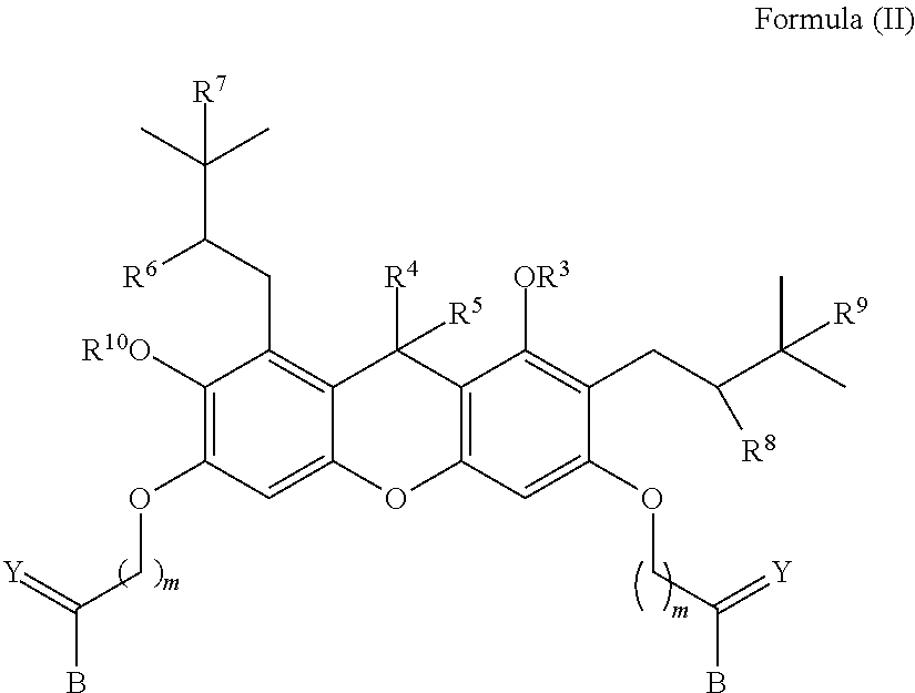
C1([R10O])=C(OCC(B)=[Y])C=C2C(=C1CC(C(C)(C)[R7])[R6])C([R4])([R5])C1=C(O2)C=C(OCC(B)=[Y])C(CC(C(C)(C)[R9])[R8])=C1[OR3]
